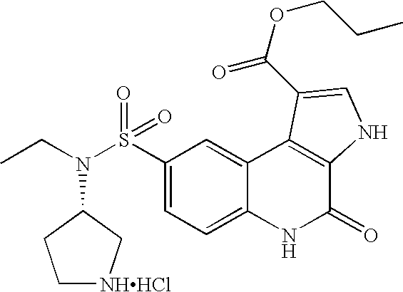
N(S(C1=CC=C2C(=C1)C1=C(C(=O)N2)NC=C1C(OCCC)=O)(=O)=O)(CC)C1CC[NHHCl]C1
